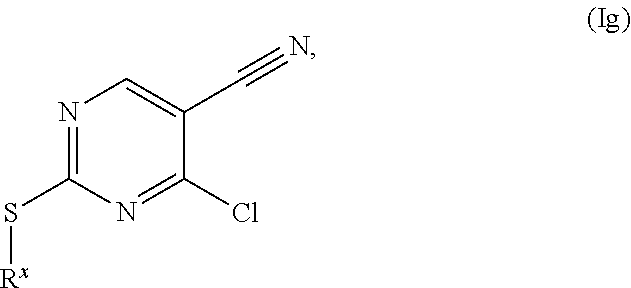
N1=C(S[Rx])N=C(Cl)C(C#N)=C1
